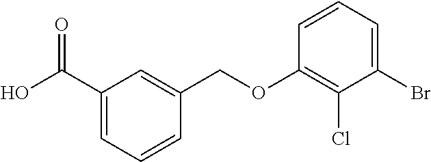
C1(C(O)=O)=CC=CC(COC2=C(Cl)C(Br)=CC=C2)=C1
